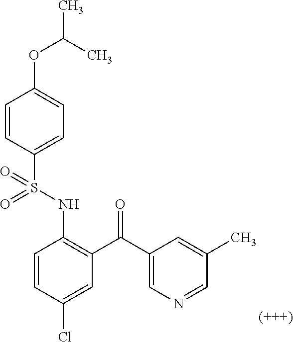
C1=CC(Cl)=CC(C(C2=CN=CC(C)=C2)=O)=C1NS(C1=CC=C(OC(C)C)C=C1)(=O)=O
